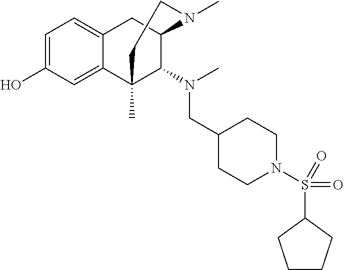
C1=C(O)C=C2C(=C1)CC1C(N(CC3CCN(S(=O)(=O)C4CCCC4)CC3)C)C2(C)CCN1C
